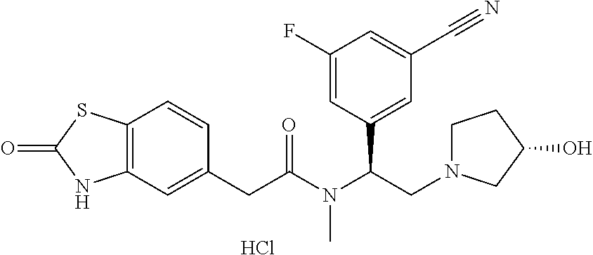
C12=C(C=C(CC(N(C(CN3CCC(O)C3)C3=CC(C#N)=CC(F)=C3)C)=O)C=C1)NC(=O)S2.Cl
